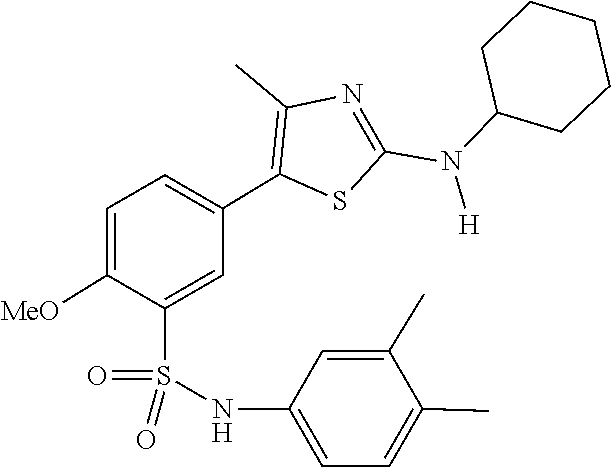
C1C(N(C2=NC(C)=C(C3=CC=C([MeO])C(S(=O)(NC4=CC=C(C)C(C)=C4)=O)=C3)S2)[H])CCCC1
